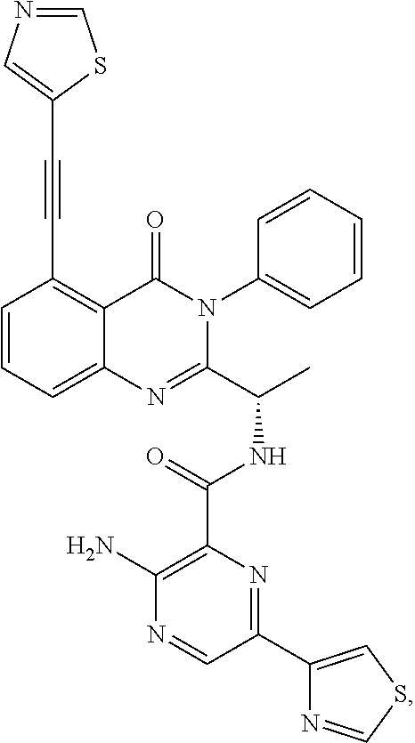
C1=CC=C2C(=C1C#CC1=CN=CS1)C(=O)N(C1=CC=CC=C1)C(C(C)NC(=O)C1=C(N)N=CC(C3=CSC=N3)=N1)=N2
